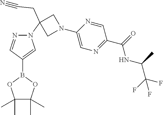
C1(C)(C)C(C)(C)OB(C2=CN(C3(CC#N)CN(C4=CN=C(C(=O)NC(C(F)(F)F)C)C=N4)C3)N=C2)O1
